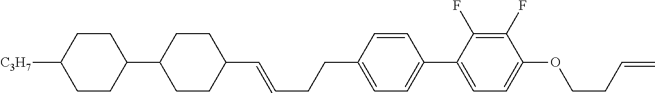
C1=CC(CCC=CC2CCC(C3CCC([C3H7])CC3)CC2)=CC=C1C1=CC=C(OCCC=C)C(F)=C1F
